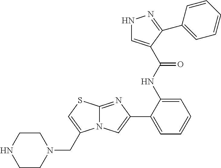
C1(C2=CC=CC=C2NC(=O)C2=CNN=C2C2=CC=CC=C2)=CN2C(=N1)SC=C2CN1CCNCC1
